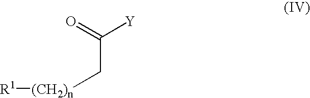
C(C(=O)[Y])[(CH2)n][R1]
